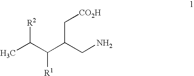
[R2]C(C)C(C(C[CO2H])CN)[R1]
